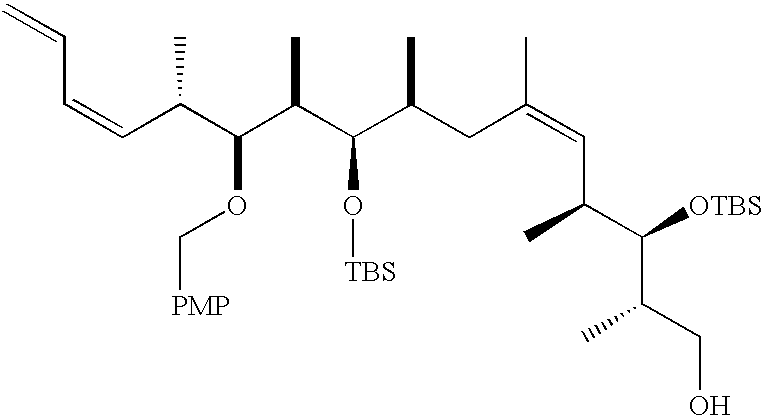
C(C(C(C(C(C(CC(=CC(C)C([OTBS])C(C)CO)C)C)O[TBS])C)OC[PMP])C)=CC=C
